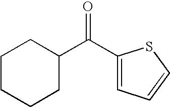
O=C(C1=CC=CS1)C1CCCCC1
